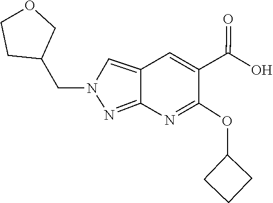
C12=NN(CC3CCOC3)C=C1C=C(C(=O)O)C(OC1CCC1)=N2
